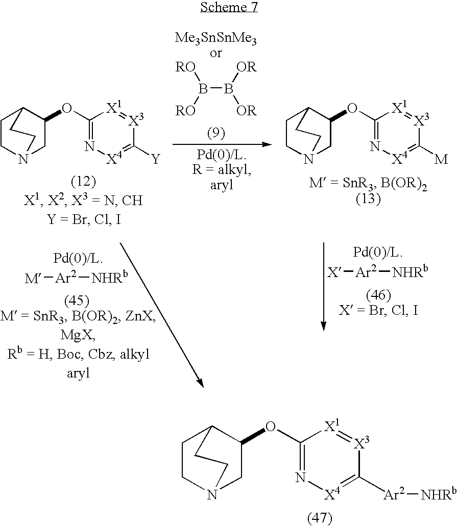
C1CN2CC(OC3=N[X4]=C([M])[X3]=[X1]3)C1CC2.B(B([OR])[OR])([RO])[RO].[M][Ar2][NHRb].[X][Ar2][NHRb].C1CN2CC(OC3=N[X4]=C([Y])[X3]=[X1]3)C1CC2.C1CN2CC(OC3=N[X4]=C([Ar2][NHRb])[X3]=[X1]3)C1CC2
